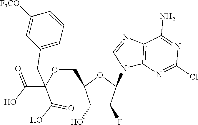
C12=C(N=C(Cl)N=C1N)N(C1OC(COC(C(=O)O)(CC3=CC=CC([F3CO])=C3)C(O)=O)C(O)C1F)C=N2
